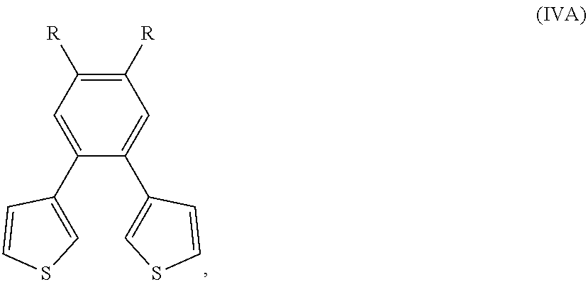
C1(C2=CC([R])=C([R])C=C2C2=CSC=C2)=CSC=C1
